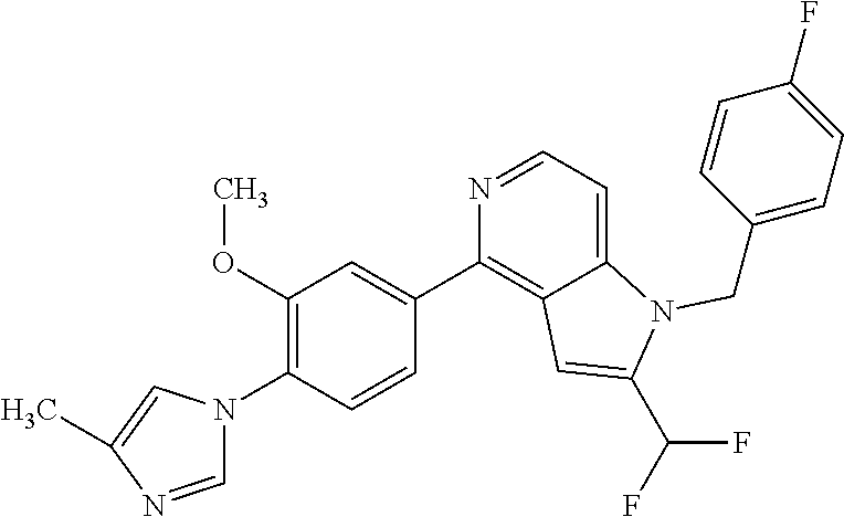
N1=CC=C2C(=C1C1=CC(OC)=C(N3C=NC(C)=C3)C=C1)C=C(C(F)F)N2CC1=CC=C(F)C=C1
